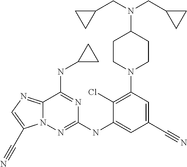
C1(Cl)=C(N2CCC(N(CC3CC3)CC3CC3)CC2)C=C(C#N)C=C1NC1=NN2C(=NC=C2C#N)C(NC2CC2)=N1
